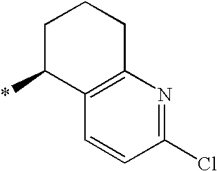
C1C(*)C2=C(CC1)N=C(Cl)C=C2
